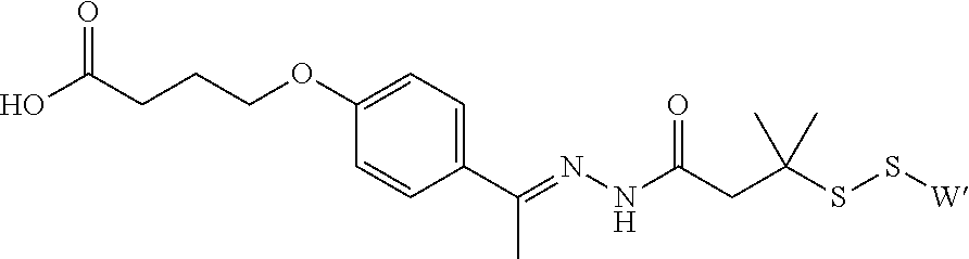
C1=C(OCCCC(O)=O)C=CC(C(=NNC(CC(SS[W])(C)C)=O)C)=C1
